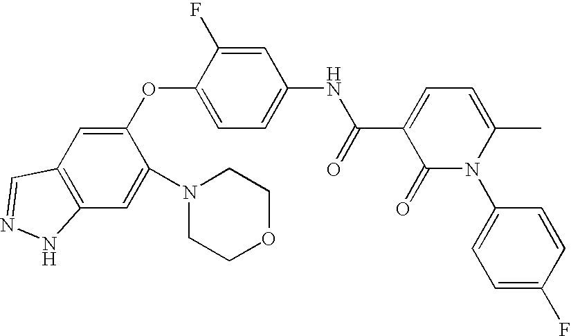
C1(OC2=CC=C(NC(C3=CC=C(C)N(C4=CC=C(F)C=C4)C3=O)=O)C=C2F)=CC2=C(C=C1N1CCOCC1)NN=C2
